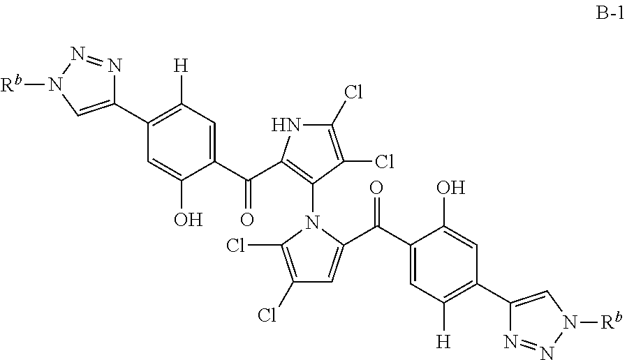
C1(C2=C([H])C=C(C(=O)C3=C(N4C(Cl)=C(Cl)C=C4C(=O)C4=CC([H])=C(C5=CN([Rb])N=N5)C=C4O)C(Cl)=C(Cl)N3)C(O)=C2)=CN([Rb])N=N1
